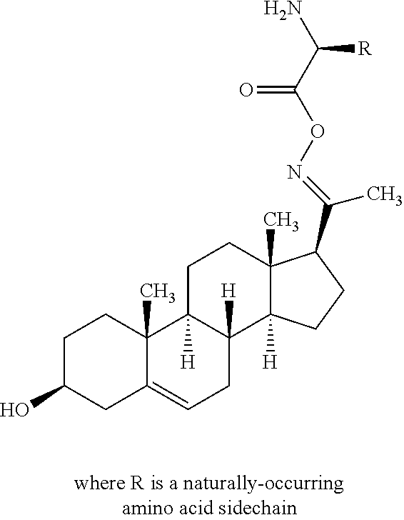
OC1CC2=CCC3([H])C([H])(C2(C)CC1)CCC1(C)C3([H])CCC1C(=NOC(C(N)[R])=O)C
